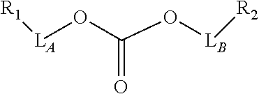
O([LA][R1])C(O[LB][R2])=O
